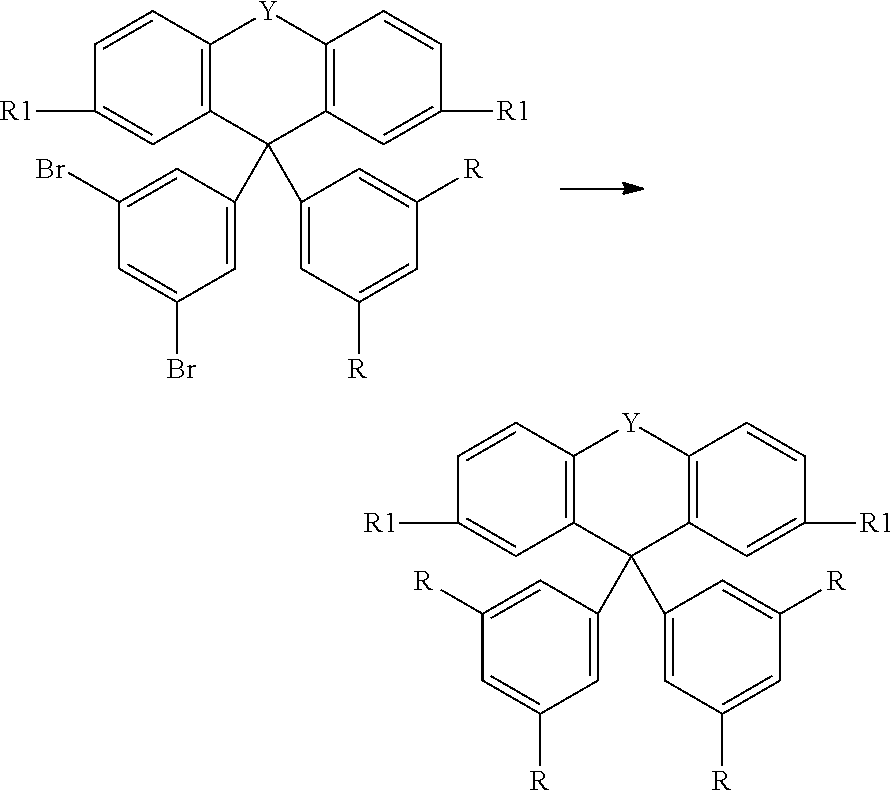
C12=C(C=CC([R1])=C1)[Y]C1=C(C2(C2=CC(Br)=CC(Br)=C2)C2=CC([R])=CC([R])=C2)C=C([R1])C=C1.C12=C(C=CC([R1])=C1)[Y]C1=C(C2(C2=CC([R])=CC([R])=C2)C2=CC([R])=CC([R])=C2)C=C([R1])C=C1
